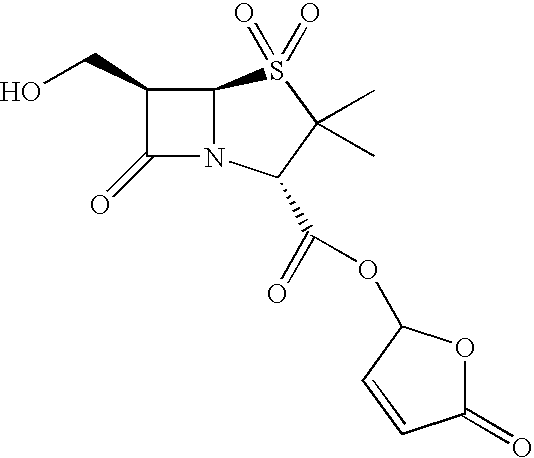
C1(CO)C(=O)N2C1S(=O)(=O)C(C)(C)C2C(=O)OC1OC(=O)C=C1
